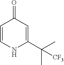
C1=CNC(C(C)(C)[CF3])=CC1=O
